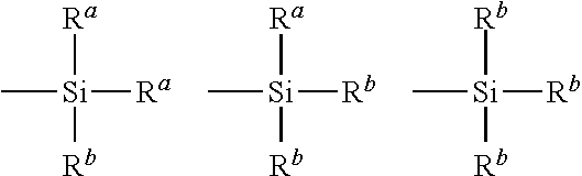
[Ra][Si]([Rb])([Ra])C.[Ra][Si]([Rb])([Rb])C.[Rb][Si]([Rb])([Rb])C
